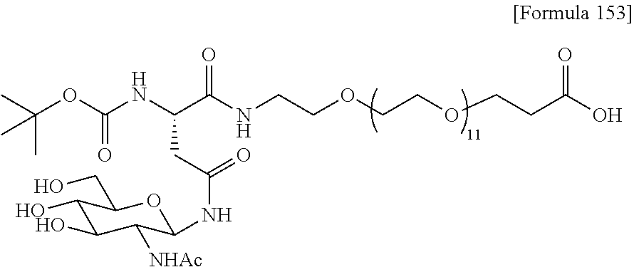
C1(O)C(O)C([NHAc])C(NC(=O)CC(C(NCCOCCOCCC(O)=O)=O)NC(OC(C)(C)C)=O)OC1CO
